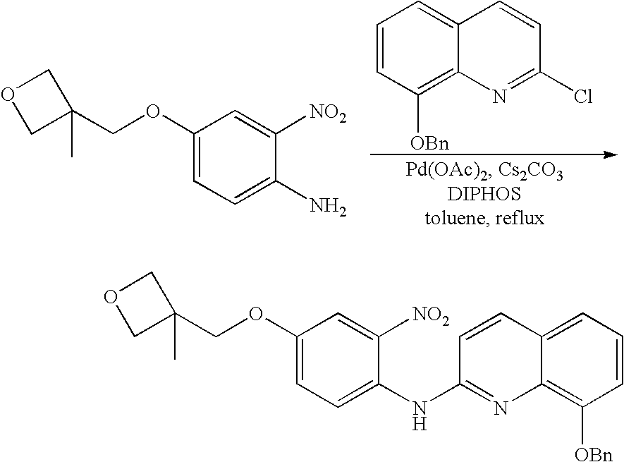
C1(OCC2(C)COC2)=CC=C(N)C([NO2])=C1.C1=CC([OBn])=C2C(=C1)C=CC(Cl)=N2.C1(OCC2(C)COC2)=CC=C(NC2=NC3=C([OBn])C=CC=C3C=C2)C([NO2])=C1
